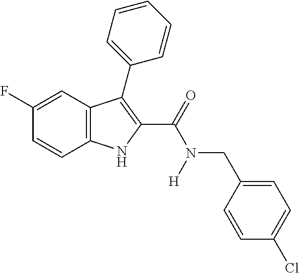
C1(F)=CC2=C(C=C1)NC(C(=O)N(CC1=CC=C(Cl)C=C1)[H])=C2C1=CC=CC=C1
